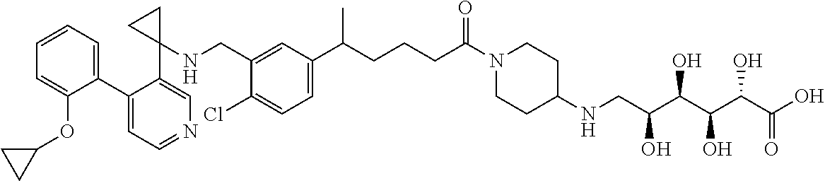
C(C(N1CCC(NCC(C(C(C(C(O)=O)O)O)O)O)CC1)=O)CCC(C1=CC=C(Cl)C(CNC2(C3=CN=CC=C3C3=CC=CC=C3OC3CC3)CC2)=C1)C
